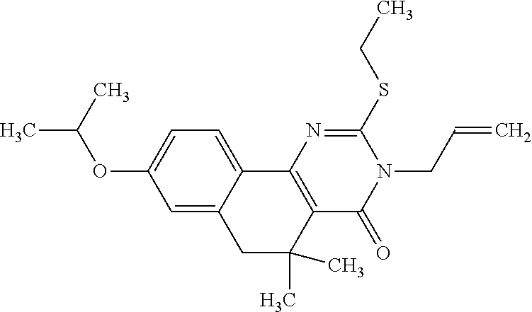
C1C(C)(C)C2=C(C3=CC=C(OC(C)C)C=C13)N=C(SCC)N(CC=C)C2=O
